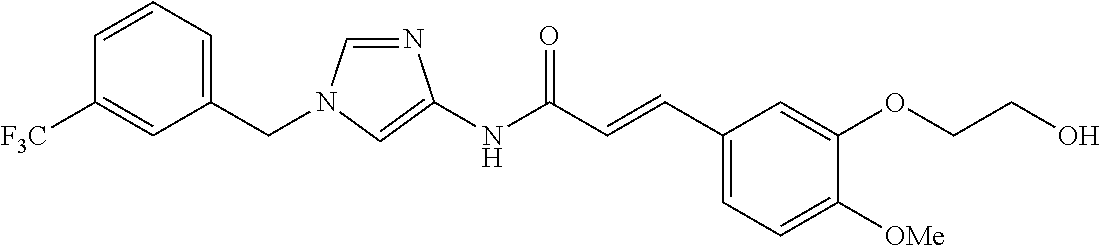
N1=CN(CC2=CC=CC([F3C])=C2)C=C1NC(C=CC1=CC=C([OMe])C(OCCO)=C1)=O
